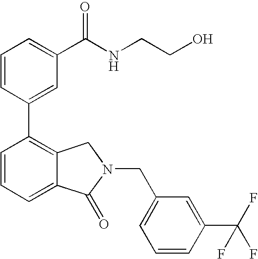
C1=CC(C2=C3C(=CC=C2)C(=O)N(CC2=CC=CC(C(F)(F)F)=C2)C3)=CC(C(NCCO)=O)=C1
